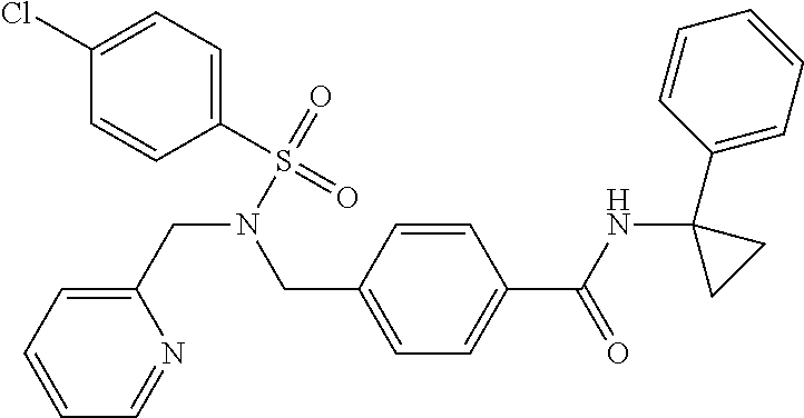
C1(CN(S(=O)(=O)C2=CC=C(Cl)C=C2)CC2=CC=C(C(NC3(C4=CC=CC=C4)CC3)=O)C=C2)=CC=CC=N1
